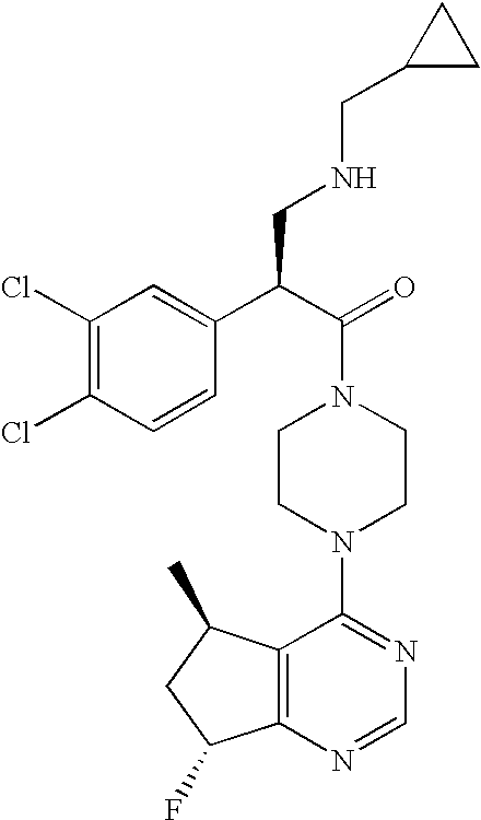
C1(C(C(=O)N2CCN(C3=NC=NC4=C3C(C)CC4F)CC2)CNCC2CC2)=CC(Cl)=C(Cl)C=C1
